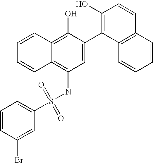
S(NC1=C2C(=C(O)C(C3=C(O)C=CC4=C3C=CC=C4)=C1)C=CC=C2)(=O)(=O)C1=CC=CC(Br)=C1
